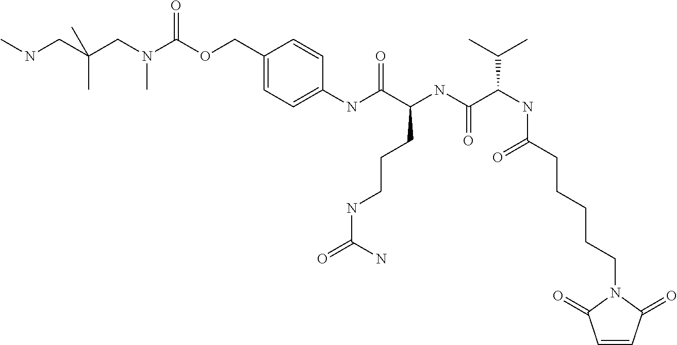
C1(COC(N(CC(CNC)(C)C)C)=O)=CC=C(NC(C(NC(C(NC(CCCCCN2C(=O)C=CC2=O)=O)C(C)C)=O)CCCNC(=O)N)=O)C=C1
